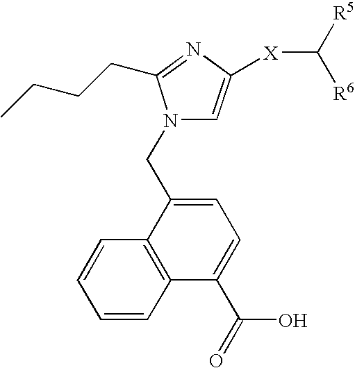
N1(CC2=CC=C(C(=O)O)C3=C2C=CC=C3)C=C([X]C([R5])[R6])N=C1CCCC
